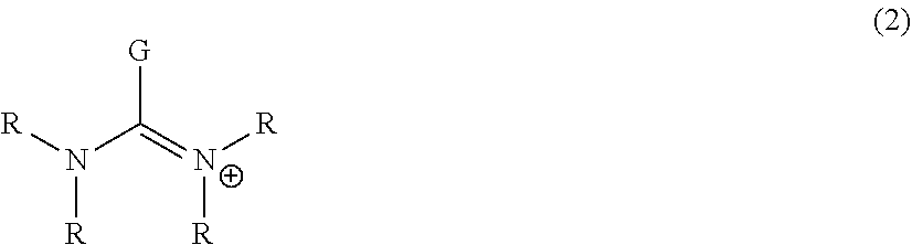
N(C(=[N+]([R])[R])[G])([R])[R]
